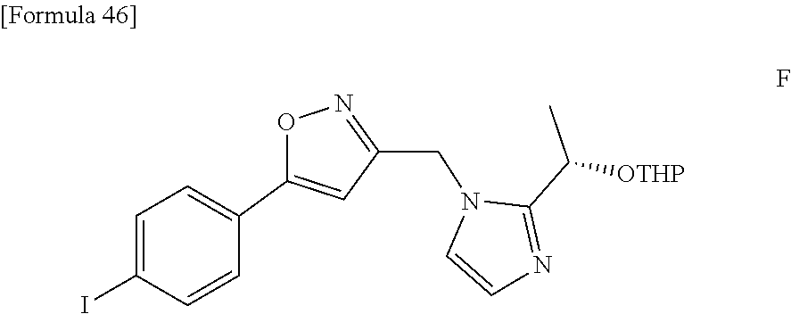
C1(C([OTHP])C)=NC=CN1CC1=NOC(C2=CC=C(I)C=C2)=C1
